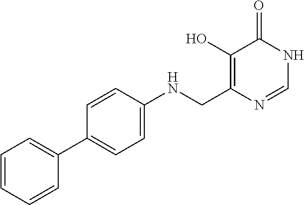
C1=CC=CC(C2=CC=C(NCC3=C(O)C(=O)NC=N3)C=C2)=C1
